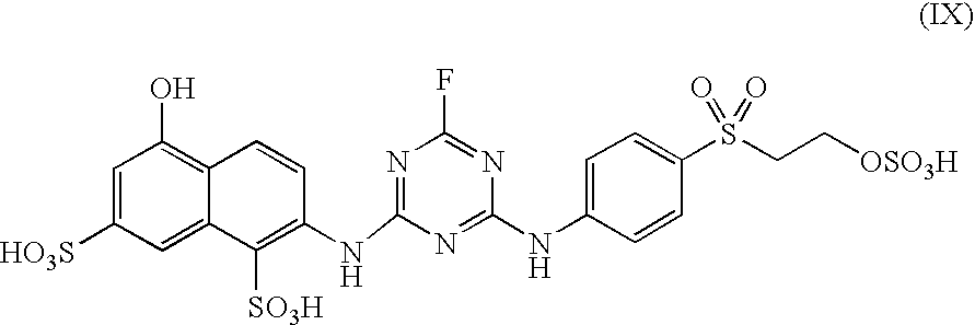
C1=C([HO3S])C=C2C(=C1O)C=CC(NC1=NC(F)=NC(NC3=CC=C(S(CC[OSO3H])(=O)=O)C=C3)=N1)=C2[SO3H]
